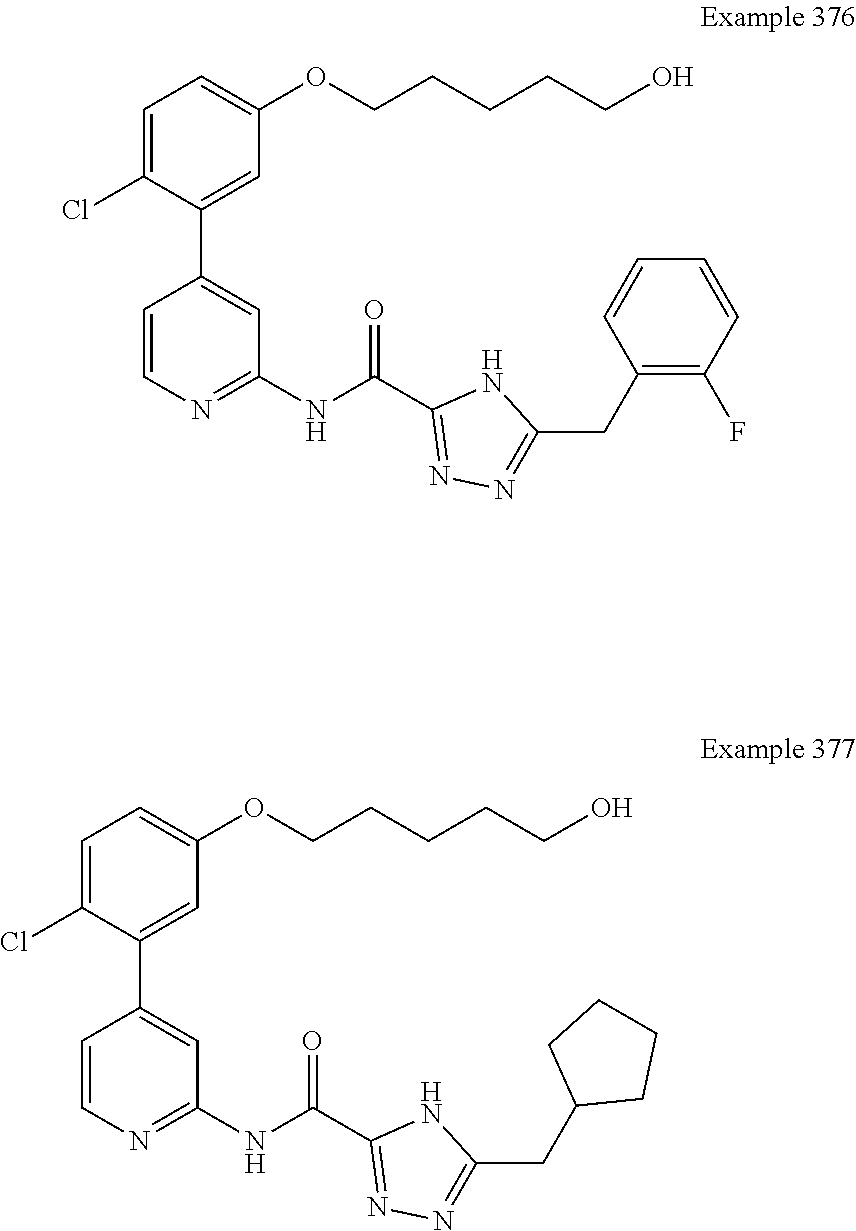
C1=C(Cl)C(C2=CC(NC(C3=NN=C(CC4=C(F)C=CC=C4)N3)=O)=NC=C2)=CC(OCCCCCO)=C1.C1=C(Cl)C(C2=CC(NC(C3=NN=C(CC4CCCC4)N3)=O)=NC=C2)=CC(OCCCCCO)=C1
